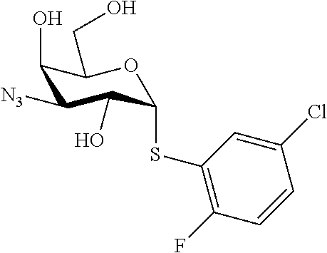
C1(O)C([N3])C(O)C(SC2=C(F)C=CC(Cl)=C2)OC1CO
